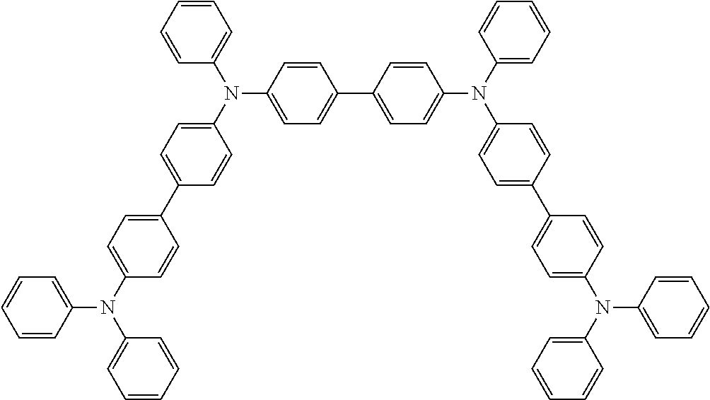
C1(C2=CC=C(N(C3=CC=CC=C3)C3=CC=C(C4=CC=C(N(C5=CC=CC=C5)C5=CC=CC=C5)C=C4)C=C3)C=C2)=CC=C(N(C2=CC=CC=C2)C2=CC=C(C3=CC=C(N(C4=CC=CC=C4)C4=CC=CC=C4)C=C3)C=C2)C=C1
